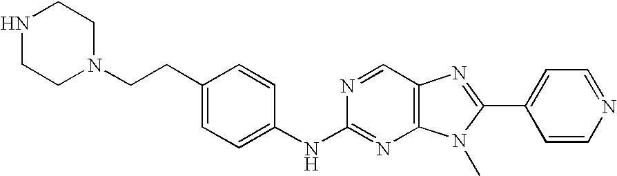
N(C1=NC2=C(C=N1)N=C(C1=CC=NC=C1)N2C)C1=CC=C(CCN2CCNCC2)C=C1
